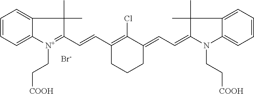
C1=CC=C2C(=C1)C(C)(C)C(C=CC1=C(Cl)C(=CC=C3N(CC[COOH])C4=CC=CC=C4C3(C)C)CCC1)=[N+]2CC[COOH].[Br-]
